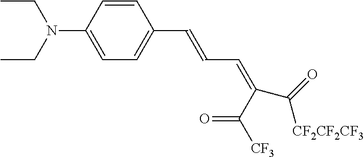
C1=CC(C=CC=C(C([CF3])=O)C(=O)[CF2CF2CF3])=CC=C1N(CC)CC
